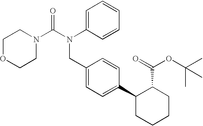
C1OCCN(C(N(C2=CC=CC=C2)CC2=CC=C(C3CCCCC3C(=O)OC(C)(C)C)C=C2)=O)C1
